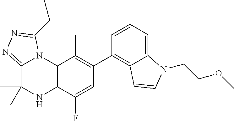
C1(C2=C3C(=CC=C2)N(CCOC)C=C3)=C(C)C2=C(C(F)=C1)NC(C)(C)C1=NN=C(CC)N21
